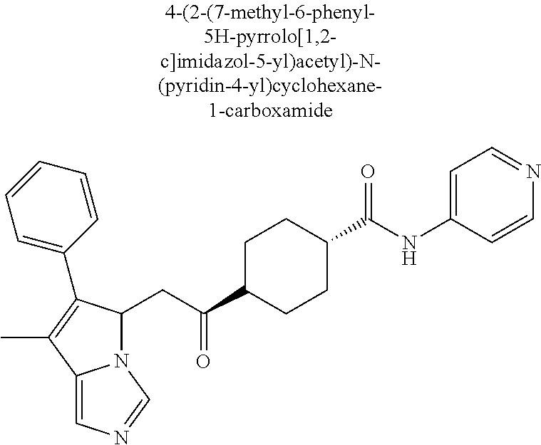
N12C(CC(C3CCC(C(NC4=CC=NC=C4)=O)CC3)=O)C(C3=CC=CC=C3)=C(C)C1=CN=C2
